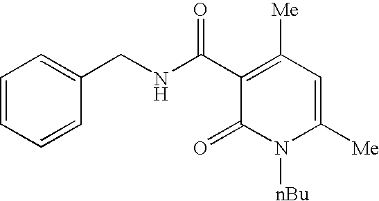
C1=C(CNC(C2=C([Me])C=C([Me])N([nBu])C2=O)=O)C=CC=C1
